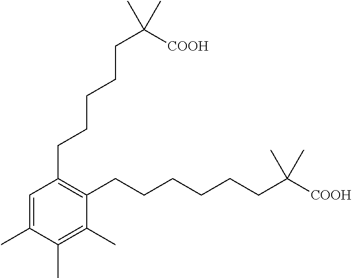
C1=C(C)C(C)=C(C)C(CCCCCCC([COOH])(C)C)=C1CCCCCC([COOH])(C)C
